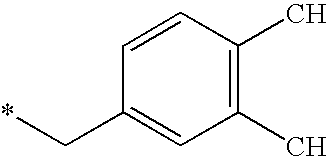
C1=CC(C)=C(C)C=C1C*
